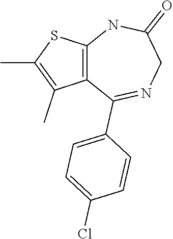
C12=C(SC(C)=C1C)NC(=O)CN=C2C1=CC=C(Cl)C=C1
